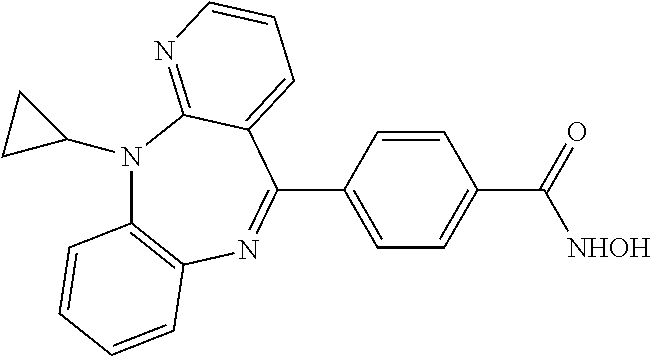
N1(C2CC2)C2=C(N=C(C3=CC=C(C([NHOH])=O)C=C3)C3=CC=CN=C13)C=CC=C2
